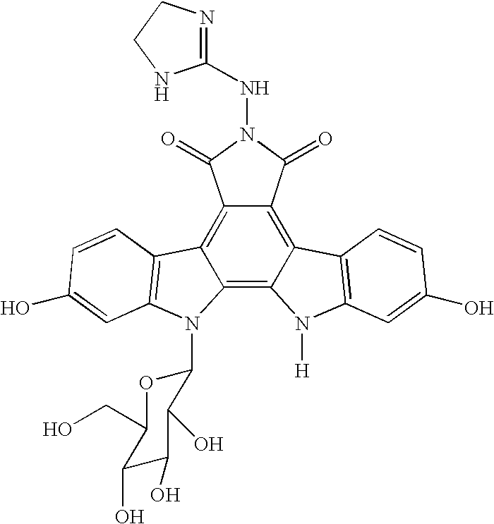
C12=C3C(=C4C(=C1C(=O)N(NC1=NCCN1)C2=O)C1=C(N4[H])C=C(O)C=C1)N(C1OC(CO)C(O)C(O)C1O)C1=C3C=CC(O)=C1
